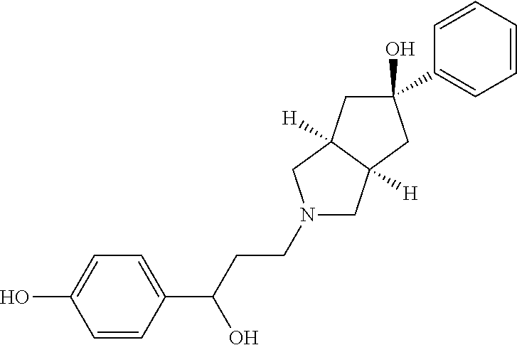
C1=CC(C(CCN2CC3([H])C([H])(C2)CC(C2=CC=CC=C2)(O)C3)O)=CC=C1O
